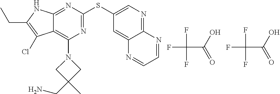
FC(C(O)=O)(F)F.N1=C(SC2=CN=C3C(=C2)N=CC=N3)N=C2C(=C1N1CC(CN)(C)C1)C(Cl)=C(CC)N2.FC(C(O)=O)(F)F
